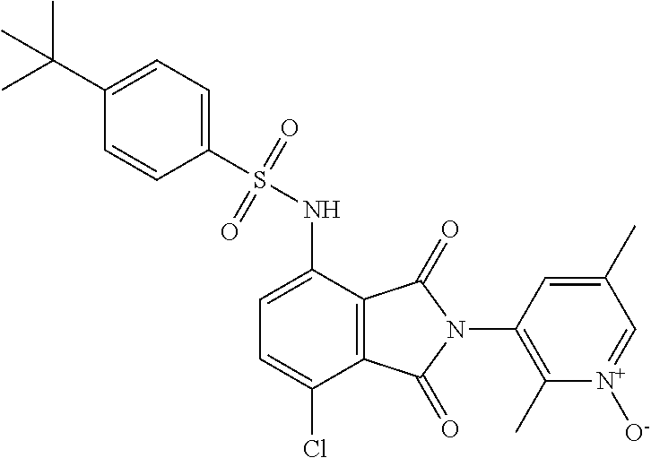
C1=C(NS(C2=CC=C(C(C)(C)C)C=C2)(=O)=O)C2=C(C(Cl)=C1)C(=O)N(C1=C(C)[N+]([O-])=CC(C)=C1)C2=O
